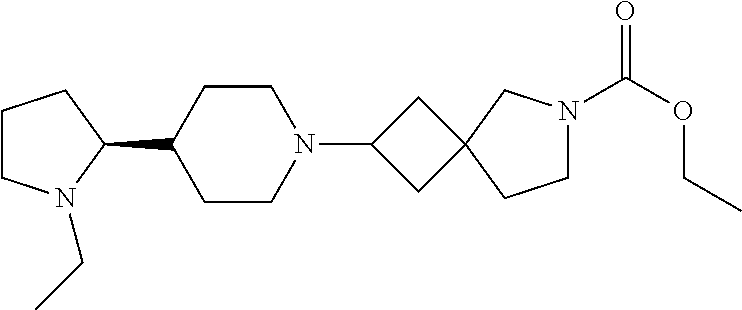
C1CN(CC)C(C2CCN(C3CC4(C3)CCN(C(OCC)=O)C4)CC2)C1
